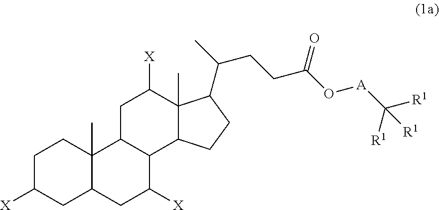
C1C([X])CC2C(C)(C1)C1C(C([X])C2)C2C(C)(C([X])C1)C(C(C)CCC(O[A]C([R1])([R1])[R1])=O)CC2
